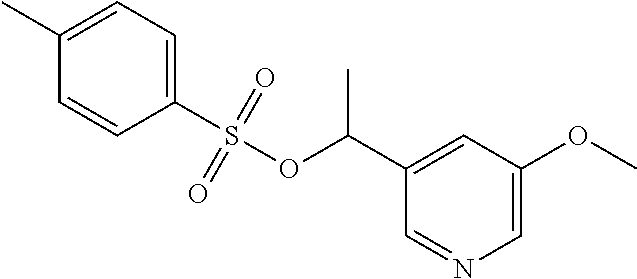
C1=C(C)C=CC(S(OC(C2=CC(OC)=CN=C2)C)(=O)=O)=C1
